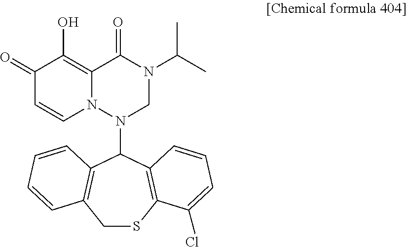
C1(=O)C=CN2C(=C1O)C(=O)N(C(C)C)CN2C1C2=C(CSC3=C1C=CC=C3Cl)C=CC=C2
